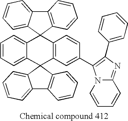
C12=C(C3(C4=CC=CC=C14)C1=CC=CC=C1C1(C4=C3C=CC(C3=C(C5=CC=CC=C5)N=C5N3C=CC=C5)=C4)C3=C(C4=CC=CC=C41)C=CC=C3)C=CC=C2
